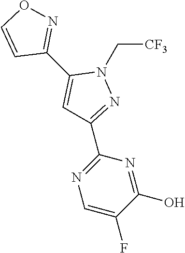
[CF3]CN1C(C2=NOC=C2)=CC(C2=NC=C(F)C(O)=N2)=N1
